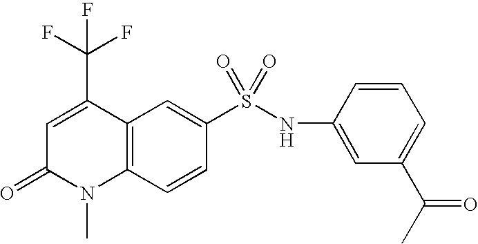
C12=C(C=CC(S(NC3=CC(C(C)=O)=CC=C3)(=O)=O)=C1)N(C)C(=O)C=C2C(F)(F)F
